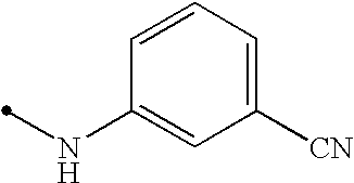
C1(NC)=CC([CN])=CC=C1
